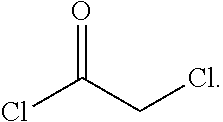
ClC(CCl)=O
